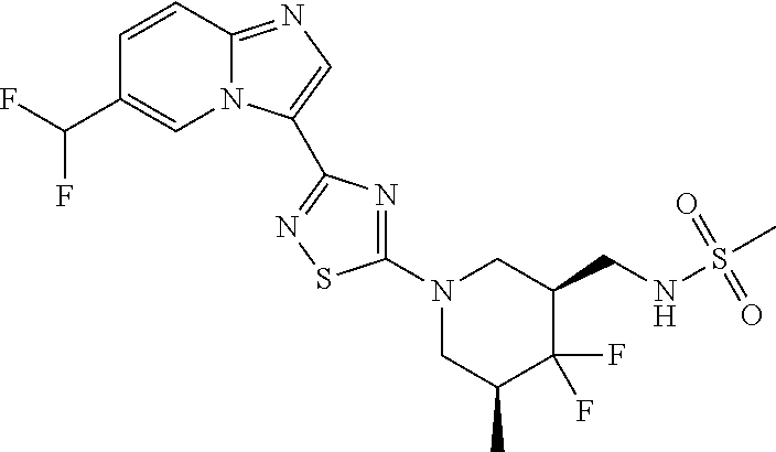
C12=NC=C(C3=NSC(N4CC(C)C(F)(F)C(CNS(C)(=O)=O)C4)=N3)N1C=C(C(F)F)C=C2
